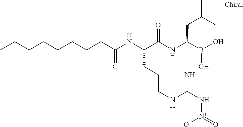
C(C(NC(C(NC(B(O)O)CC(C)C)=O)CCCNC(N[N+](=O)[O-])=N)=O)CCCCCCC
